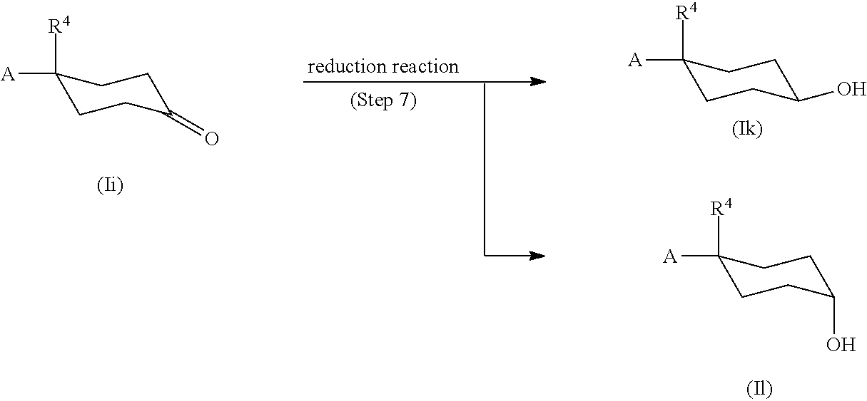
C1([A])([R4])CCC(=O)CC1.C1([A])([R4])CCC(O)CC1.C1([A])([R4])CCC(O)CC1
